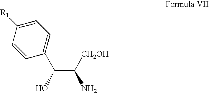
C1=C([R1])C=CC(C(C([CH2OH])N)O)=C1
